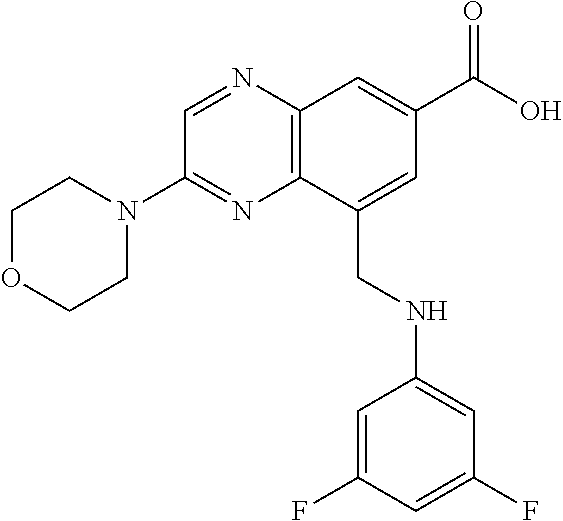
C12=C(N=CC(N3CCOCC3)=N1)C=C(C(O)=O)C=C2CNC1=CC(F)=CC(F)=C1
